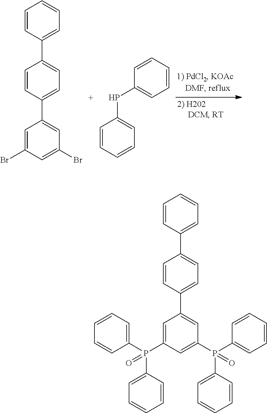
C1=CC(C2=CC=C(C3=CC(Br)=CC(Br)=C3)C=C2)=CC=C1.C1=CC=CC=C1PC1=CC=CC=C1.C1=CC(C2=CC=C(C3=CC(P(C4=CC=CC=C4)(C4=CC=CC=C4)=O)=CC(P(C4=CC=CC=C4)(C4=CC=CC=C4)=O)=C3)C=C2)=CC=C1
